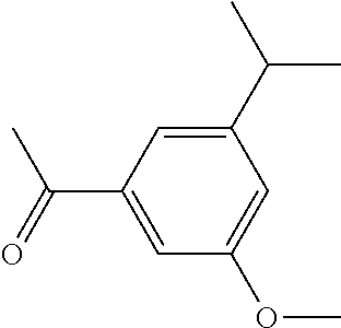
C1(C(C)C)=CC(C(C)=O)=CC(OC)=C1
